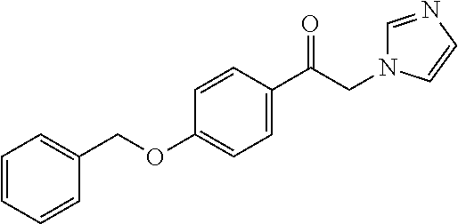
C1=CC(C(CN2C=NC=C2)=O)=CC=C1OCC1=CC=CC=C1
